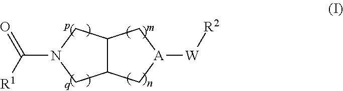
C(=O)(N1CC2C(C1)C[A]([W][R2])C2)[R1]
